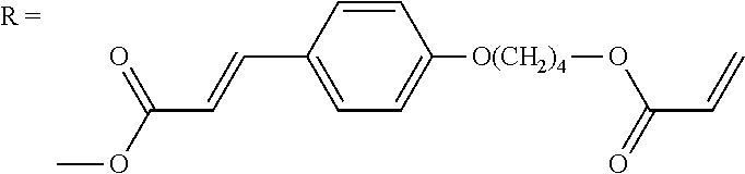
COC(C=CC1=CC=C([O(CH2)4]OC(C=C)=O)C=C1)=O
